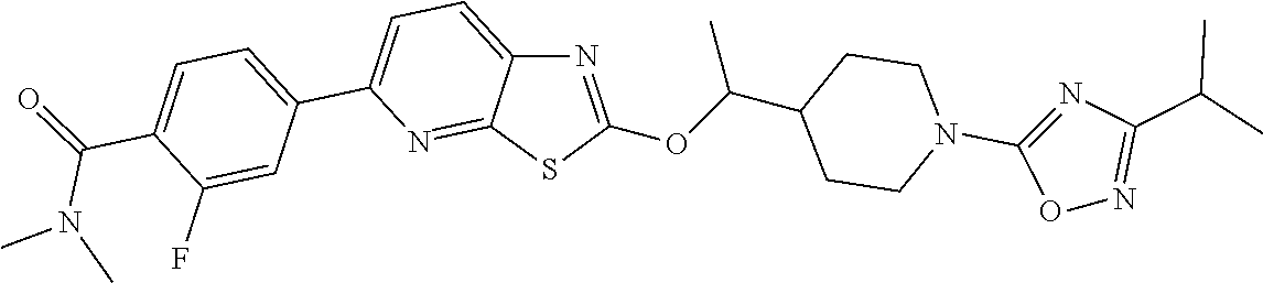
C1=C(C2=CC=C(C(N(C)C)=O)C(F)=C2)N=C2C(=C1)N=C(OC(C1CCN(C3=NC(C(C)C)=NO3)CC1)C)S2
